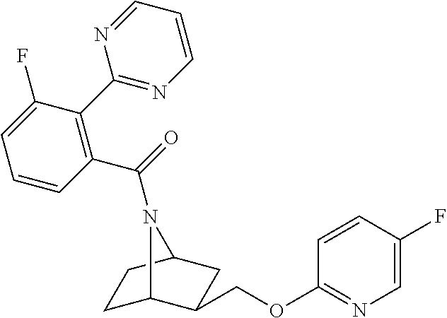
C1C2C(COC3=NC=C(F)C=C3)CC(C1)N2C(=O)C1=C(C2=NC=CC=N2)C(F)=CC=C1
